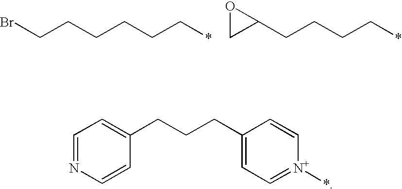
C1=NC=CC(CCCC2=CC=[N+](*)C=C2)=C1.C(CCCCC*)Br.C(CCC*)C1OC1
